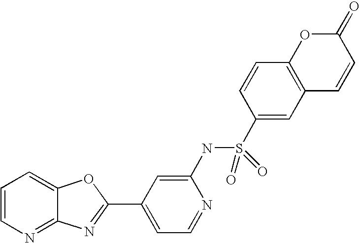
C12=NC=CC=C1OC(C1=CC=NC(NS(C3=CC4=C(C=C3)OC(=O)C=C4)(=O)=O)=C1)=N2
